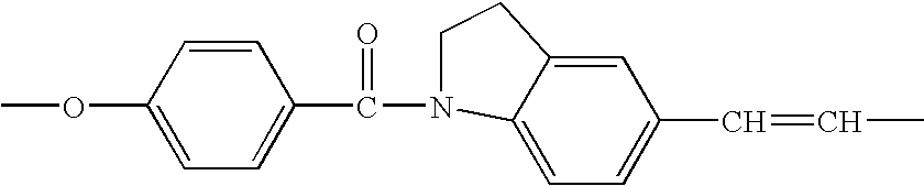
O(C1=CC=C(C(=O)N2C3=CC=C(C=CC)C=C3CC2)C=C1)C
